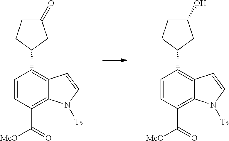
C1(=O)CCC(C2=C3C(=C(C([MeO])=O)C=C2)N([Ts])C=C3)C1.C1(O)CCC(C2=C3C(=C(C([MeO])=O)C=C2)N([Ts])C=C3)C1
